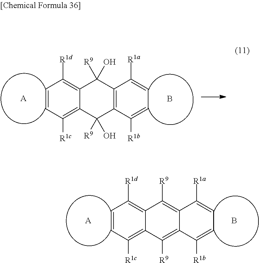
[A].B.C1=CC([R1c])=C2C(=C1[R1d])C([R9])=C1C(=C2[R9])C([R1b])=CC=C1[R1a].B.[A].C1(O)([R9])C2=C(C(O)([R9])C3=C([R1d])C=CC([R1c])=C13)C([R1a])=CC=C2[R1b]
